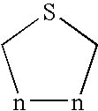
n1-nCSC1
